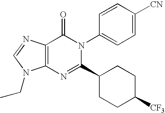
C12=C(N=C(C3CCC([CF3])CC3)N(C3=CC=C([CN])C=C3)C1=O)N(CC)C=N2
